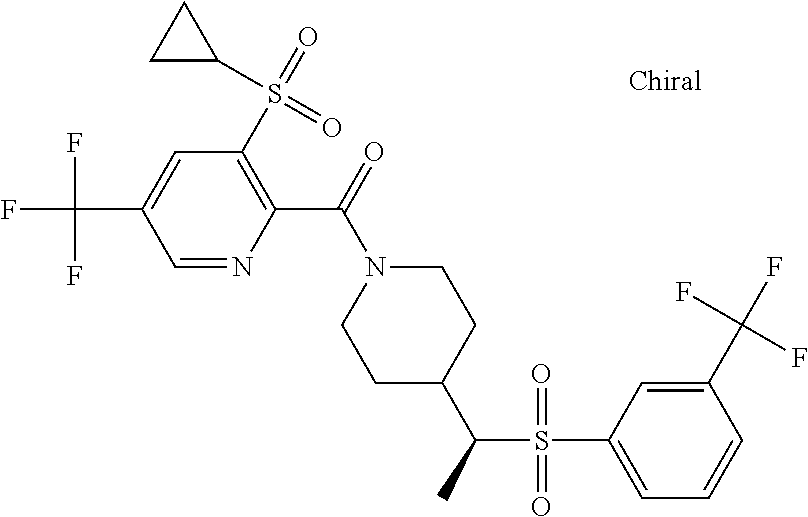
C1=NC(C(N2CCC(C(S(C3=CC=CC(C(F)(F)F)=C3)(=O)=O)C)CC2)=O)=C(S(=O)(C2CC2)=O)C=C1C(F)(F)F
